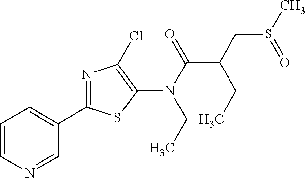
C1(C2=NC(Cl)=C(N(CC)C(=O)C(CS(C)=O)CC)S2)=CC=CN=C1
